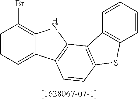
C1=CC=C2C(=C1Br)NC1=C2C=CC2=C1C1=C(S2)C=CC=C1
